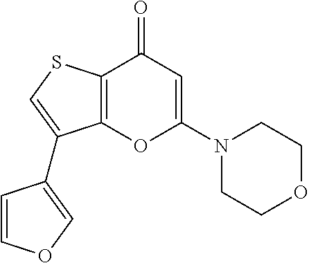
C12=C(SC=C1C1=COC=C1)C(=O)C=C(N1CCOCC1)O2
